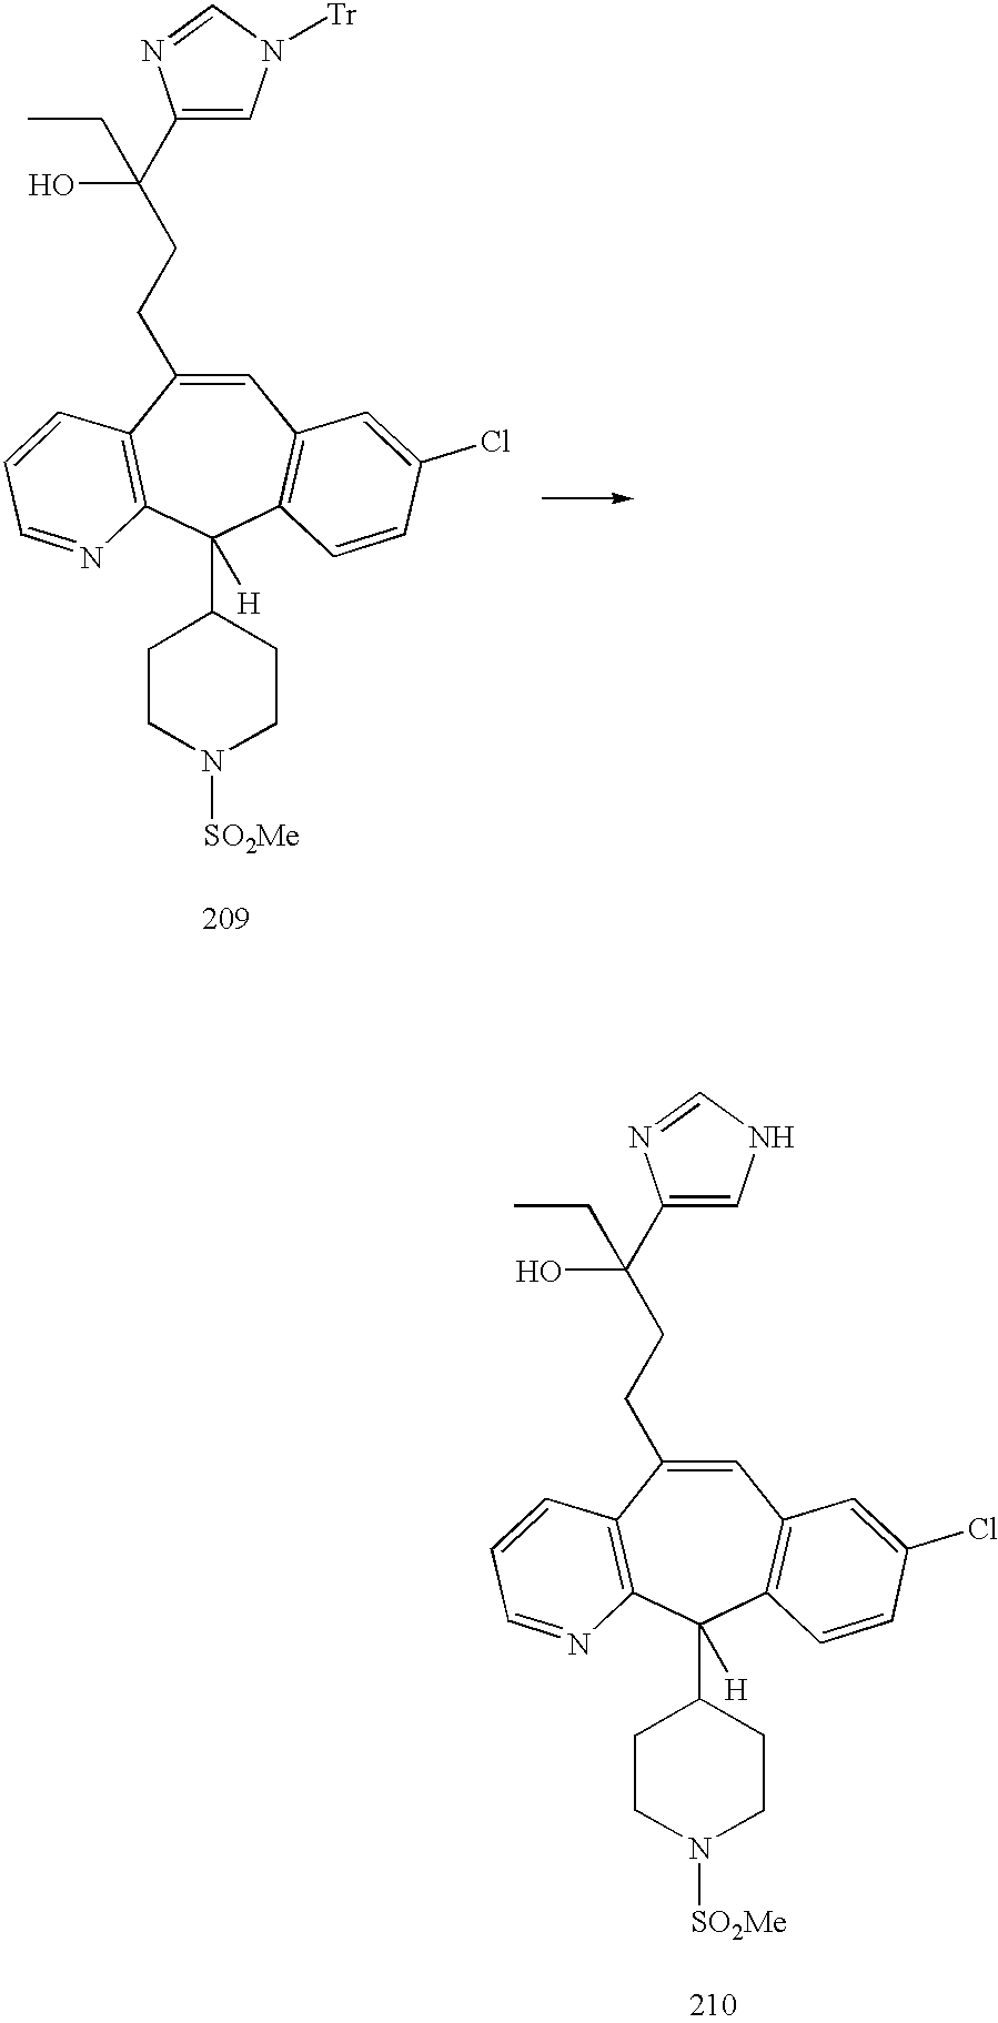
C1=C(CCC(C2=CNC=N2)(O)CC)C2=C(C(C3CCN([SO2Me])CC3)([H])C3=C1C=C(Cl)C=C3)N=CC=C2.C1=C(CCC(C2=CN([Tr])C=N2)(O)CC)C2=C(C(C3CCN([SO2Me])CC3)([H])C3=C1C=C(Cl)C=C3)N=CC=C2
